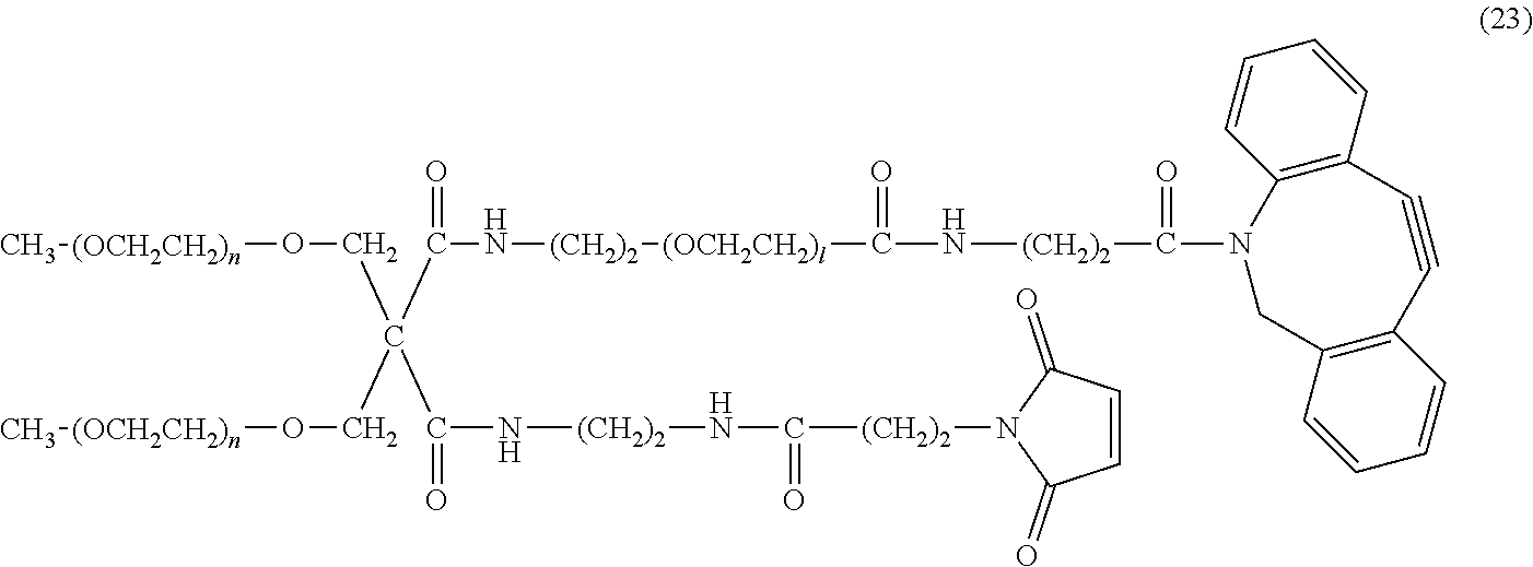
C(C(N[(CH2)2][(OCH2CH2)l]C(=O)N[(CH2)2]C(=O)N1CC2=C(C#CC3=C1C=CC=C3)C=CC=C2)=O)(CO[(OCH2CH2)n]C)(CO[(OCH2CH2)n]C)C(N[(CH2)2]NC([(CH2)2]N1C(=O)C=CC1=O)=O)=O
